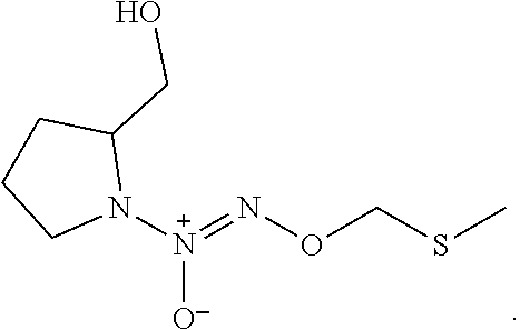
[N+](=NOCSC)(N1C(CO)CCC1)[O-]
